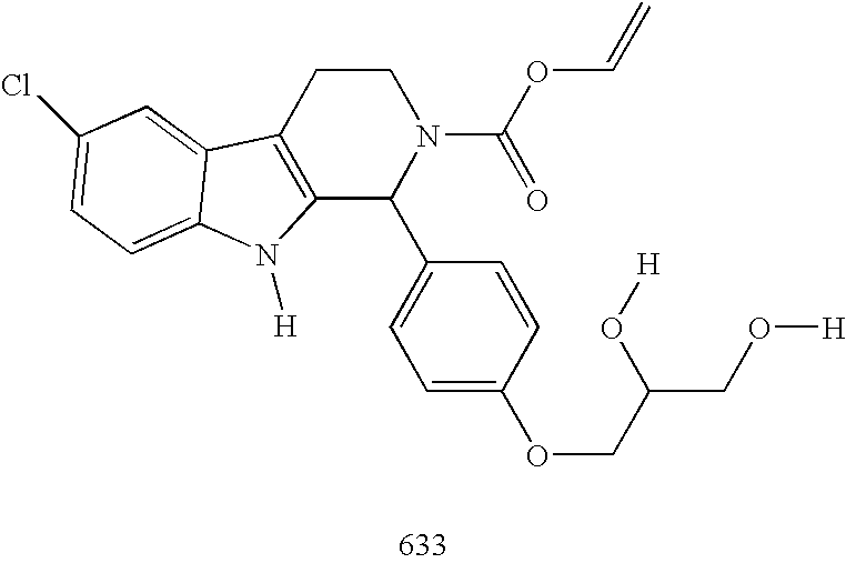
C12=C(CCN(C(OC=C)=O)C1C1=CC=C(OCC(O[H])CO[H])C=C1)C1=CC(Cl)=CC=C1N2[H]
